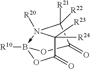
C1(=O)C([R21])([R22])N2([R20])->B([R10])(OC(=O)C2([R24])[R23])O1
